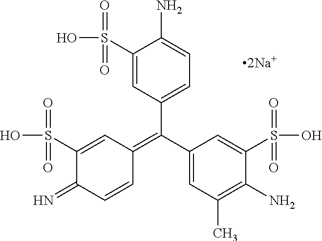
OS(=O)(=O)C1=CC(=C(C2=CC=C(N)C(S(O)(=O)=O)=C2)C2=CC(C)=C(N)C(S(=O)(O)=O)=C2)C=CC1=N
